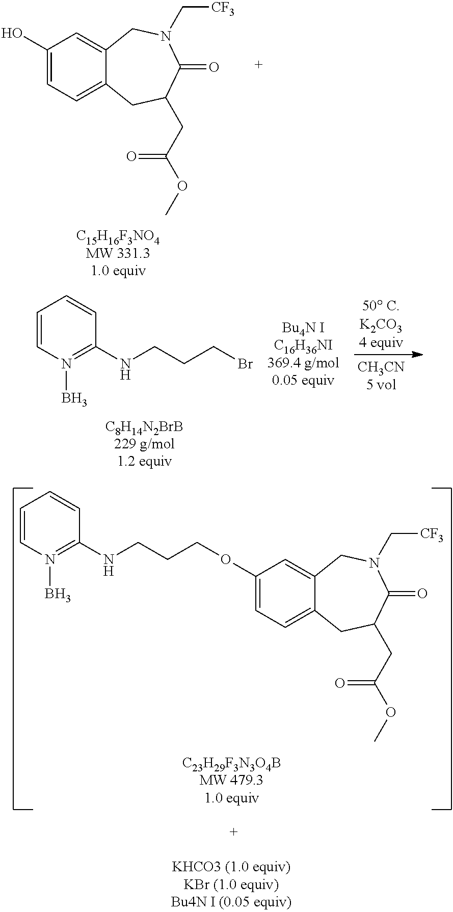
C1(O)=CC=C2C(=C1)CN(C[CF3])C(=O)C(CC(OC)=O)C2.C1=CN(B)=C(NCCCBr)C=C1.C1=CN(B)=C(NCCCOC2=CC=C3C(=C2)CN(C[CF3])C(=O)C(CC(OC)=O)C3)C=C1
